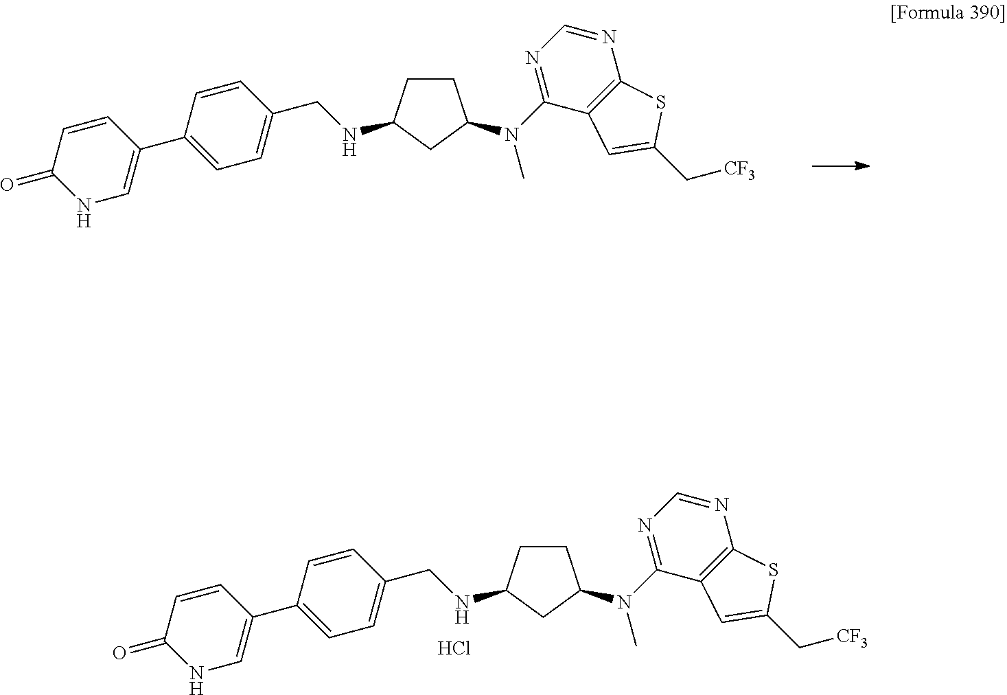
C1=CC(=O)NC=C1C1=CC=C(CNC2CCC(N(C3=NC=NC4=C3C=C(C[CF3])S4)C)C2)C=C1.C1=CC(=O)NC=C1C1=CC=C(CNC2CCC(N(C3=NC=NC4=C3C=C(C[CF3])S4)C)C2)C=C1.Cl
